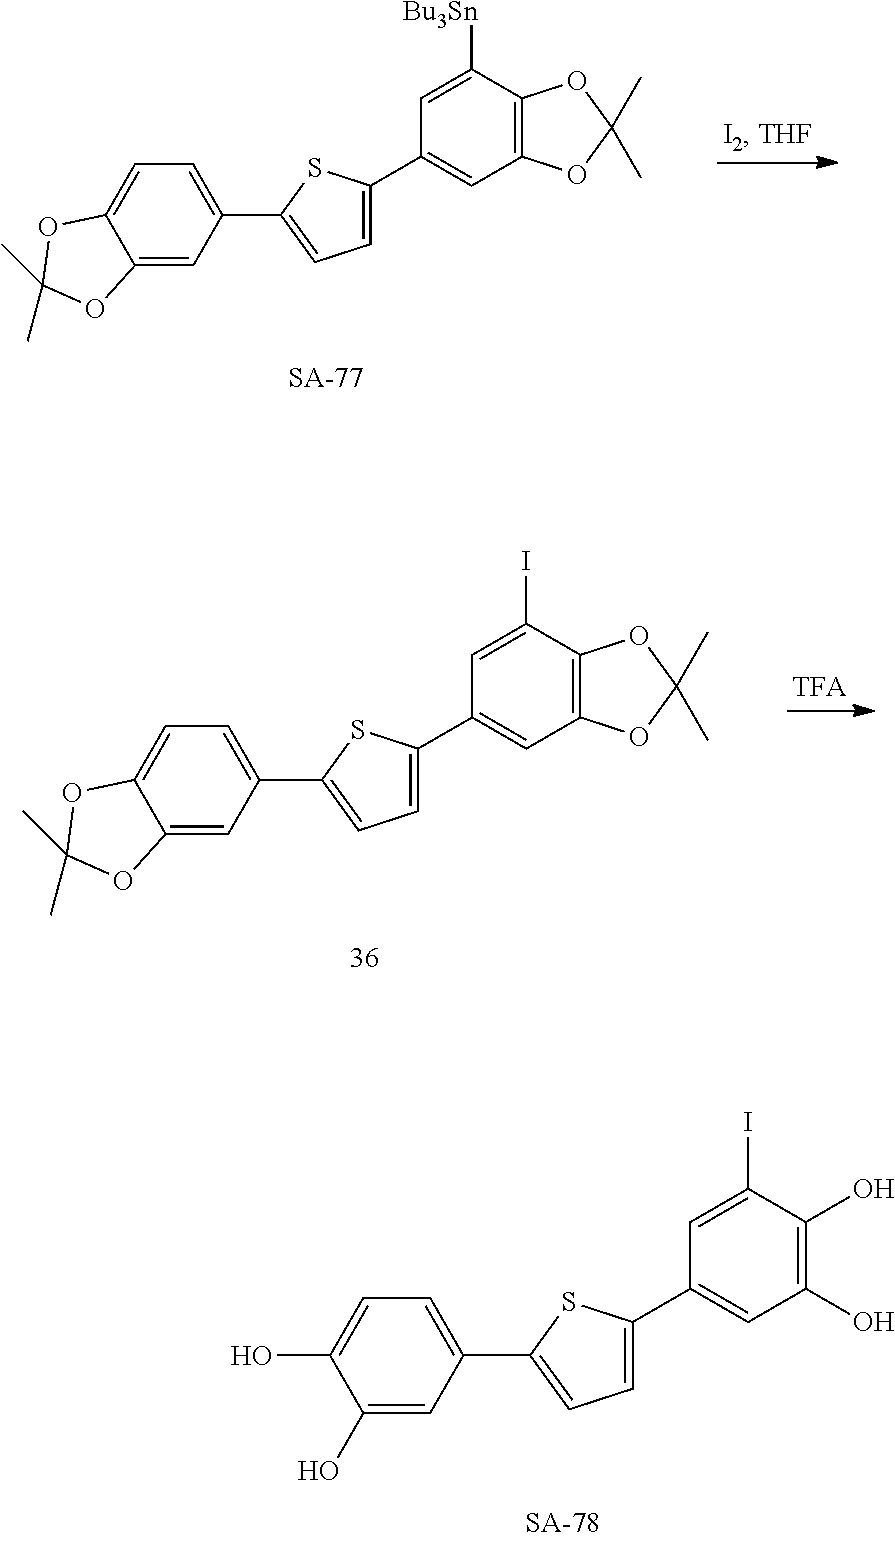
C12=CC(C3=CC=C(C4=CC5=C(C([Bu3Sn])=C4)OC(C)(C)O5)S3)=CC=C1OC(C)(C)O2.C12=CC(C3=CC=C(C4=CC5=C(C(I)=C4)OC(C)(C)O5)S3)=CC=C1OC(C)(C)O2.C1(O)=CC(C2=CC=C(C3=CC(O)=C(O)C(I)=C3)S2)=CC=C1O
